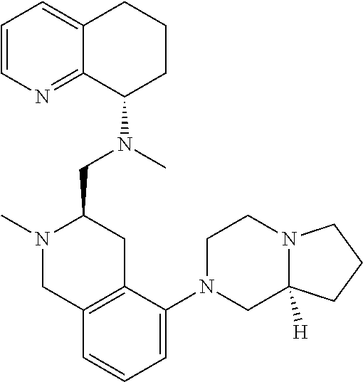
C1=CN=C2C(=C1)CCCC2N(C)CC1N(C)CC2=C(C1)C(N1CC3([H])N(CC1)CCC3)=CC=C2
